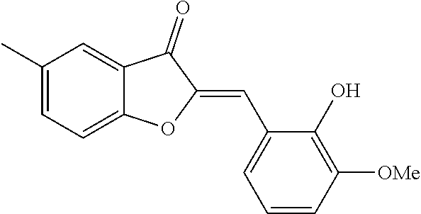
C1(C)=CC=C2C(=C1)C(=O)C(=CC1=CC=CC([OMe])=C1O)O2
